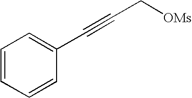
C1=CC=CC(C#CC[OMs])=C1
